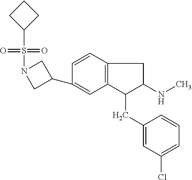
C1(C2CN(S(=O)(=O)C3CCC3)C2)=CC2=C(C=C1)CC(NC)C2CC1=CC(Cl)=CC=C1
